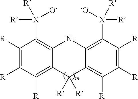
C1([R])=C([R])C([R])=C2C(=C1[X]([R])([R])[O-])[N-]C1=C([X]([R])([-O])[R])C([R])=C([R])C([R])=C1C2([R])[R]
